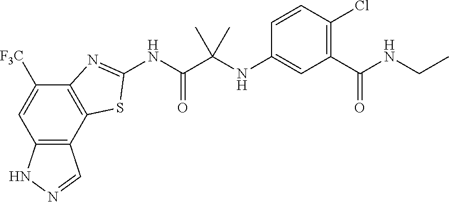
C12=C(C3=C(C([F3C])=C1)N=C(NC(C(NC1=CC(C(=O)NCC)=C(Cl)C=C1)(C)C)=O)S3)C=NN2
